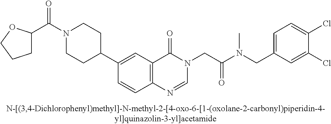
C1(C(N2CCC(C3=CC4=C(C=C3)N=CN(CC(N(CC3=CC=C(Cl)C(Cl)=C3)C)=O)C4=O)CC2)=O)CCCO1
